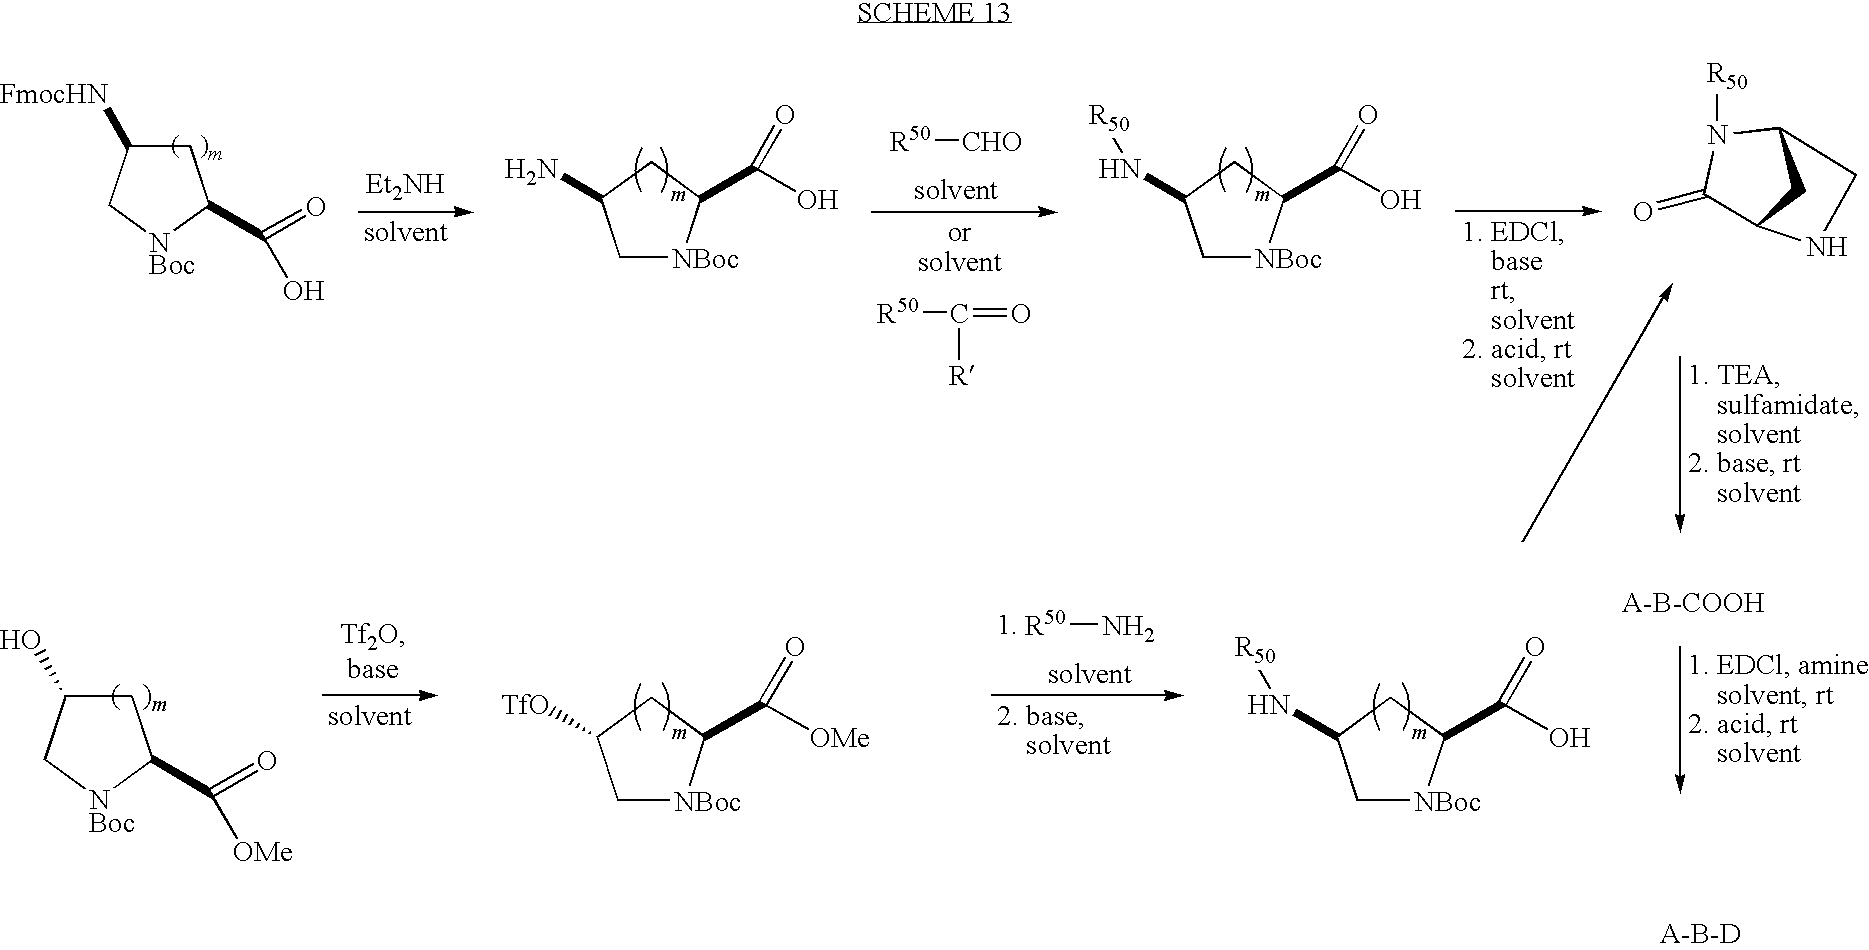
C1[NBoc]C(C([OMe])=O)CC1[TfO].C1[NBoc]C(C(O)=O)CC1N[R50].[R50]N.C1C(O)C[NBoc]C1C(=O)[OMe].[Et2NH].[R50][CHO].[R50]C(=O)[R].C1[NBoc]C(C(O)=O)CC1N.C1C([FmocHN])C[NBoc]C1C(=O)O.N1([R50])C(=O)C2CC1CN2.C1[NBoc]C(C(O)=O)CC1N[R50]
